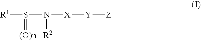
[R1]S(=[(O)n])N([X][Y][Z])[R2]
